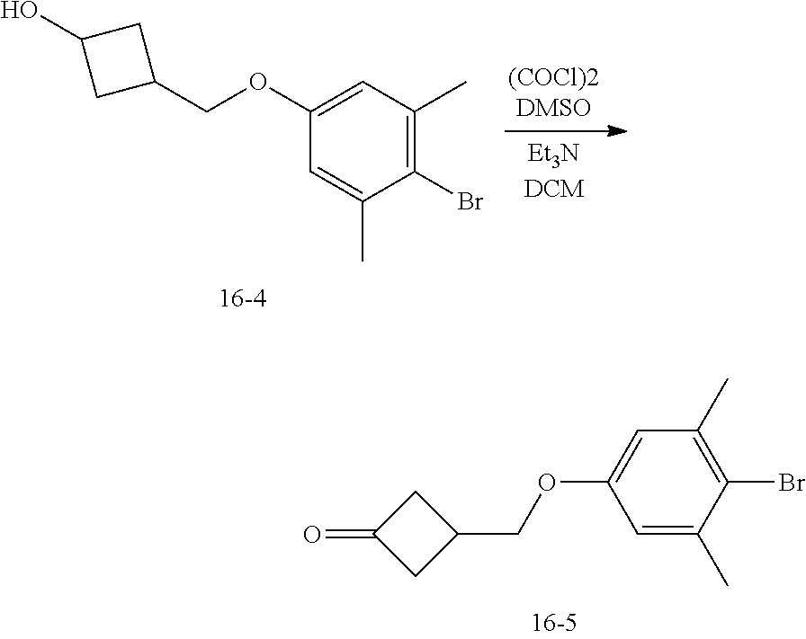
C1(Br)=C(C)C=C(OCC2CC(O)C2)C=C1C.C1=C(C)C(Br)=C(C)C=C1OCC1CC(=O)C1
